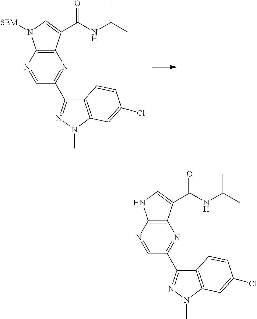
C12=C(N=CC(C3=NN(C)C4=C3C=CC(Cl)=C4)=N1)N([SEM])C=C2C(=O)NC(C)C.C12=C(N=CC(C3=NN(C)C4=C3C=CC(Cl)=C4)=N1)NC=C2C(=O)NC(C)C
